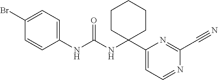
C1(NC(=O)NC2(C3=CC=NC(C#N)=N3)CCCCC2)=CC=C(Br)C=C1
